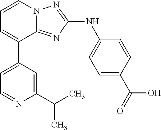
C1=C(C2=CC=CN3C2=NC(NC2=CC=C(C(=O)O)C=C2)=N3)C=C(C(C)C)N=C1
